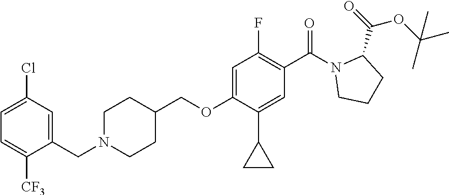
C(OC1=CC(F)=C(C(=O)N2CCCC2C(OC(C)(C)C)=O)C=C1C1CC1)C1CCN(CC2=CC(Cl)=CC=C2[CF3])CC1
